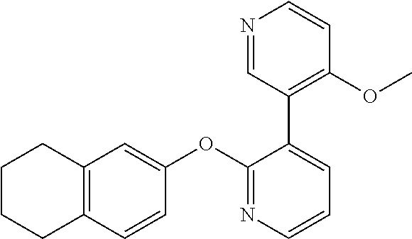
C12=C(C=CC(OC3=NC=CC=C3C3=C(OC)C=CN=C3)=C1)CCCC2
